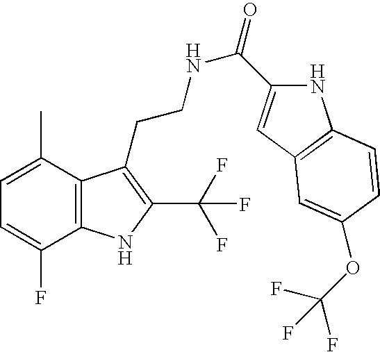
C1=C(C)C2=C(C(F)=C1)NC(C(F)(F)F)=C2CCNC(=O)C1=CC2=C(N1)C=CC(OC(F)(F)F)=C2
